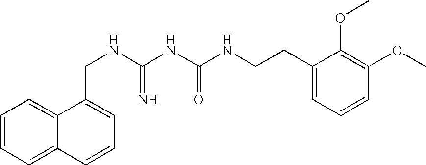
C1=CC=C2C(=C1)C(CNC(NC(NCCC1=CC=CC(OC)=C1OC)=O)=N)=CC=C2
